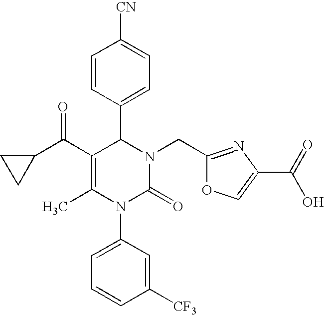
C(C1=C(C)N(C2=CC=CC([CF3])=C2)C(=O)N(CC2=NC(C(=O)O)=CO2)C1C1=CC=C([CN])C=C1)(=O)C1CC1
